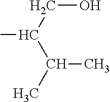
C(C(C(C)C)C)O
